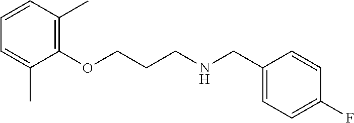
C1(OCCCNCC2=CC=C(F)C=C2)=C(C)C=CC=C1C
